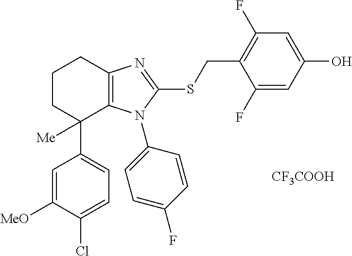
C1=C(Cl)C([MeO])=CC(C2([Me])C3=C(CCC2)N=C(SCC2=C(F)C=C(O)C=C2F)N3C2=CC=C(F)C=C2)=C1.[CF3COOH]
